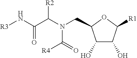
C1(O)C(O)C([R1])OC1CN(C(C(N[R3])=O)[R2])C([R4])=O
